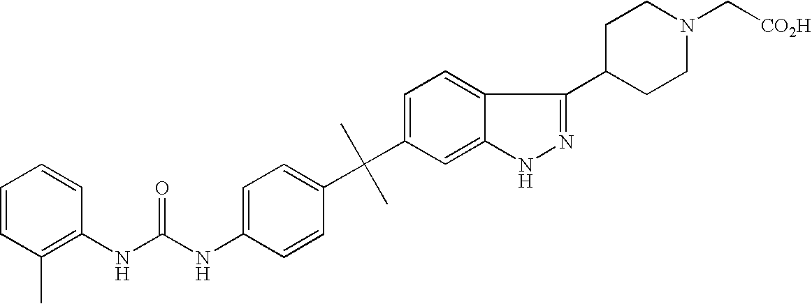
C1(NC(NC2=C(C)C=CC=C2)=O)=CC=C(C(C2=CC=C3C(=C2)NN=C3C2CCN(C[CO2H])CC2)(C)C)C=C1
